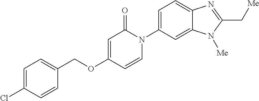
C1(COC2=CC(=O)N(C3=CC=C4C(=C3)N([Me])C(C[Me])=N4)C=C2)=CC=C(Cl)C=C1
